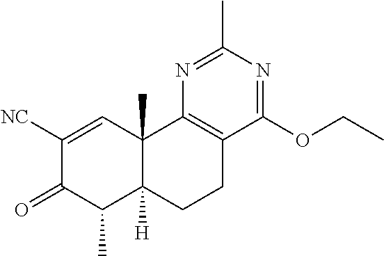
C1([NC])=CC2(C)C([H])(C(C)C1=O)CCC1=C2N=C(C)N=C1OCC
